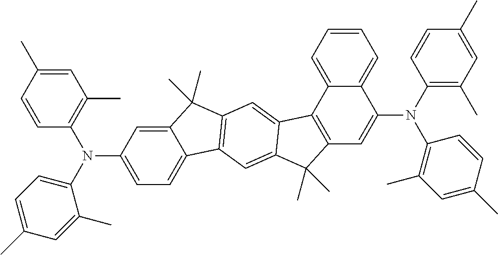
C1(C)=CC(C)=C(N(C2=CC=C(C)C=C2C)C2=CC=C3C(=C2)C(C)(C)C2=C3C=C3C(=C2)C2=C(C3(C)C)C=C(N(C3=C(C)C=C(C)C=C3)C3=C(C)C=C(C)C=C3)C3=CC=CC=C23)C=C1
